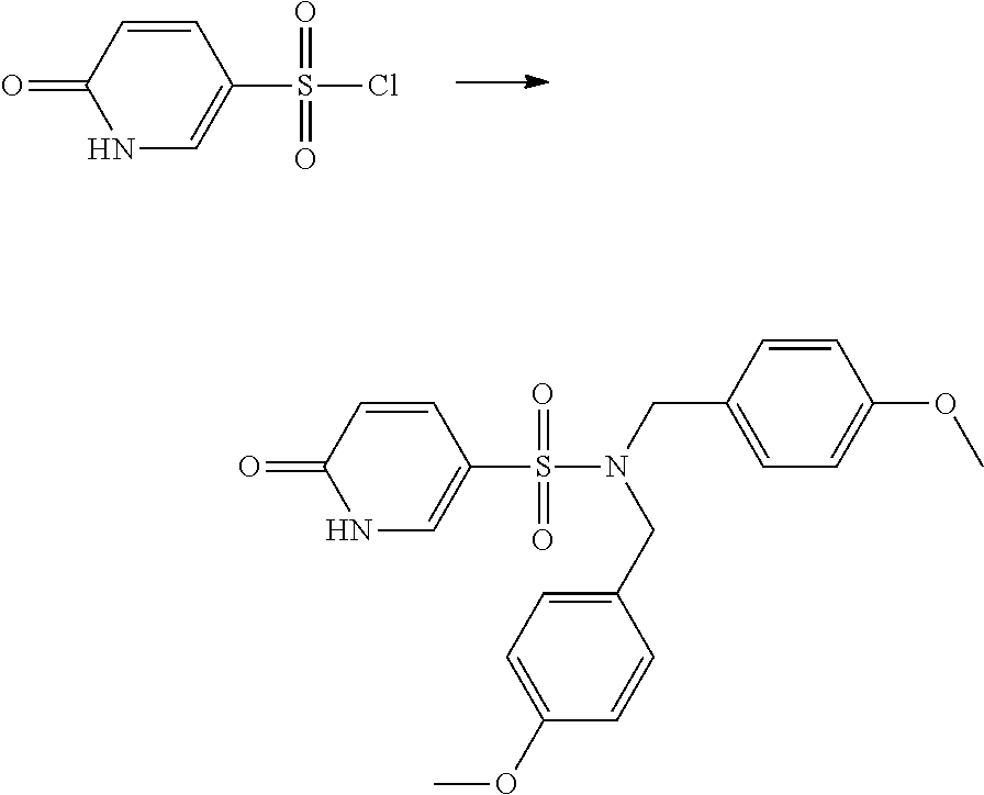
C1(S(=O)(=O)Cl)=CNC(=O)C=C1.O=S(C1=CNC(=O)C=C1)(=O)N(CC1=CC=C(OC)C=C1)CC1=CC=C(OC)C=C1
